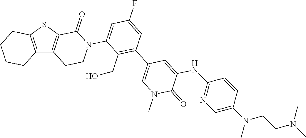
C12=C(SC3=C1CCN(C1=CC(F)=CC(C4=CN(C)C(=O)C(NC5=NC=C(N(CCN(C)C)C)C=C5)=C4)=C1CO)C3=O)CCCC2
